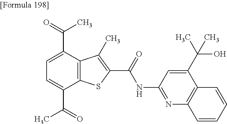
C1=C(C(=O)C)C2=C(C(C(=O)C)=C1)C(C)=C(C(=O)NC1=NC3=C(C(C(C)(O)C)=C1)C=CC=C3)S2
